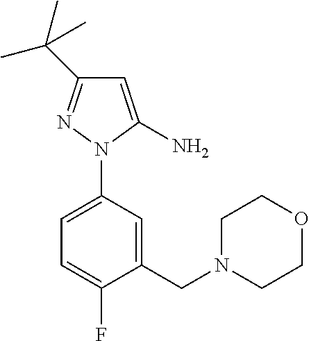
C1=C(N)N(C2=CC=C(F)C(CN3CCOCC3)=C2)N=C1C(C)(C)C
